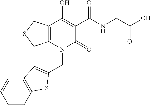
C(N1C(=O)C(C(NCC(O)=O)=O)=C(O)C2=C1CSC2)C1=CC2=C(C=CC=C2)S1
